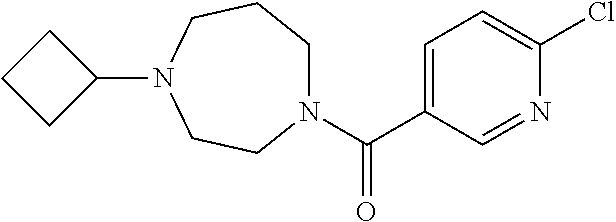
N1=CC(C(=O)N2CCCN(C3CCC3)CC2)=CC=C1Cl
